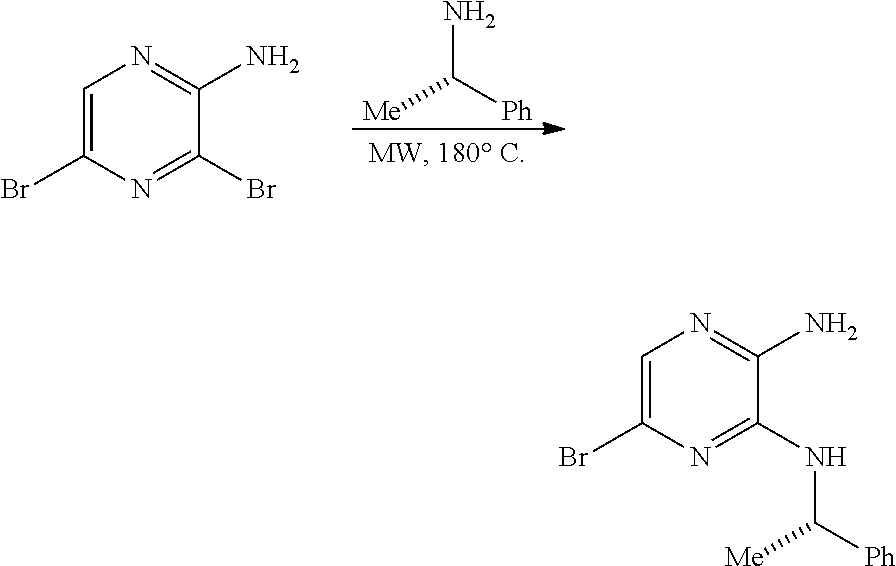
C1=C(Br)N=C(Br)C(N)=N1.NC([Ph])[Me].C1=C(Br)N=C(NC([Ph])[Me])C(N)=N1
